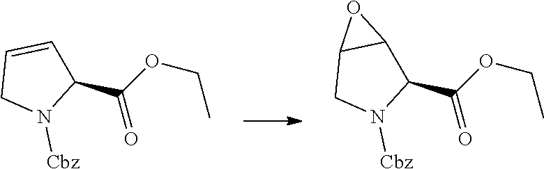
C1(C(OCC)=O)C=CCN1[Cbz].C1(C(OCC)=O)C2C(CN1[Cbz])O2
